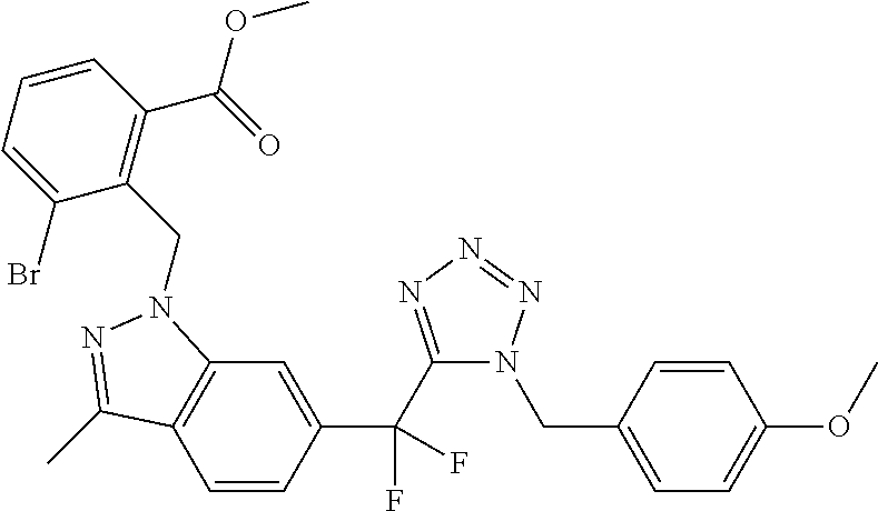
C1=CC(C(F)(F)C2=NN=NN2CC2=CC=C(OC)C=C2)=CC2=C1C(C)=NN2CC1=C(C(=O)OC)C=CC=C1Br
